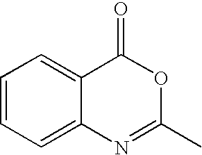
C1=CC=C2C(=C1)C(=O)OC(C)=N2
